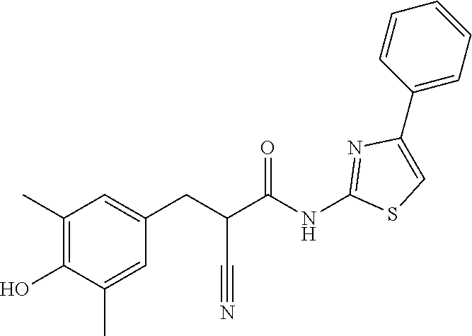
C1(C2=CC=CC=C2)=CSC(NC(C(CC2=CC(C)=C(O)C(C)=C2)C#N)=O)=N1
